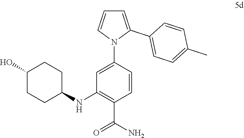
C1=C(C2=CC=C(C)C=C2)N(C2=CC(NC3CCC(O)CC3)=C(C(N)=O)C=C2)C=C1
